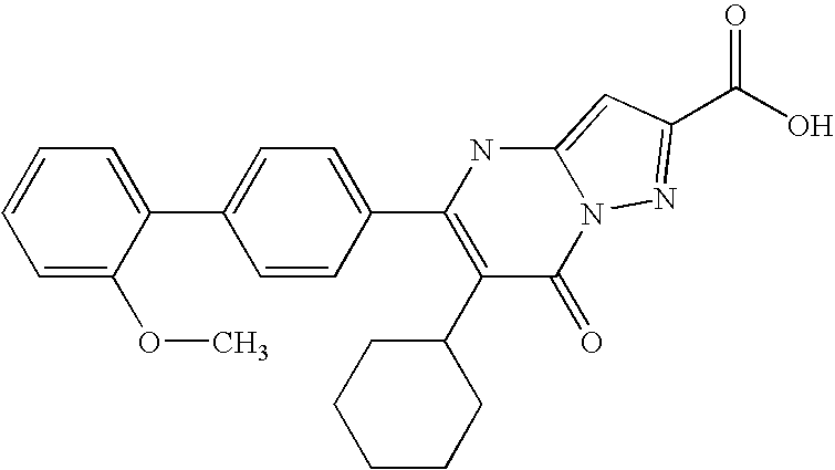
C1=C(OC)C(C2=CC=C(C3=C(C4CCCCC4)C(=O)N4C(=CC(C(=O)O)=N4)N3)C=C2)=CC=C1
